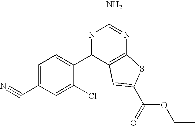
C1=C(Cl)C(C2=NC(N)=NC3=C2C=C(C(OCC)=O)S3)=CC=C1C#N
